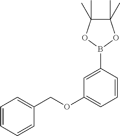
C1=CC=CC(COC2=CC=CC(B3OC(C)(C)C(C)(C)O3)=C2)=C1
